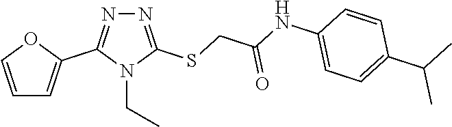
N1=C(SCC(=O)NC2=CC=C(C(C)C)C=C2)N(CC)C(C2=CC=CO2)=N1
